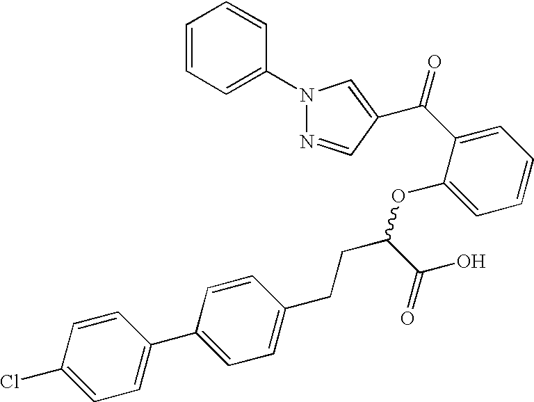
C1=CC(Cl)=CC=C1C1=CC=C(CCC(OC2=CC=CC=C2C(=O)C2=CN(C3=CC=CC=C3)N=C2)C(O)=O)C=C1
